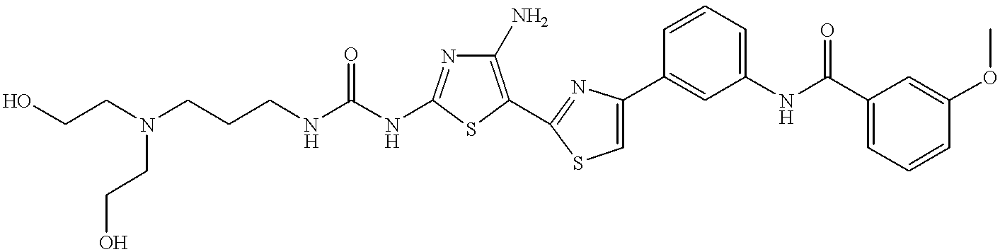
C(NC1=NC(N)=C(C2=NC(C3=CC(NC(C4=CC=CC(OC)=C4)=O)=CC=C3)=CS2)S1)(NCCCN(CCO)CCO)=O
